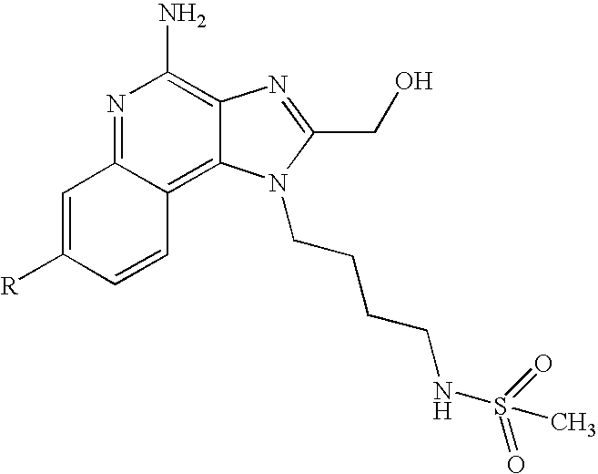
N1=C2C(=C3C(=C1N)N=C(CO)N3CCCCNS(=O)(=O)C)C=CC([R])=C2
